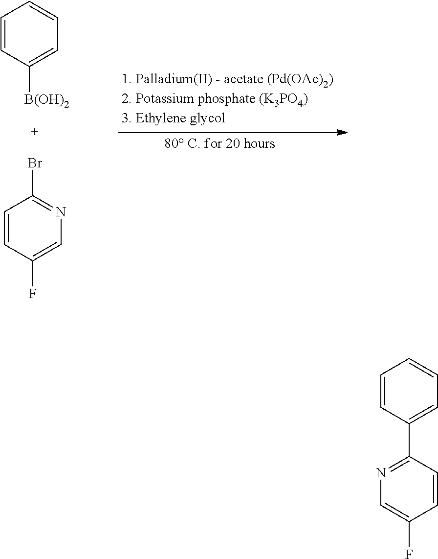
C1=CC=CC=C1C1=NC=C(F)C=C1.C1=CC=CC=C1[B(OH)2].N1=C(Br)C=CC(F)=C1
